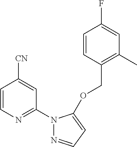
C1=CC(COC2=CC=NN2C2=NC=CC([CN])=C2)=C(C)C=C1F
